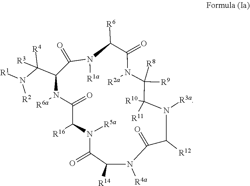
C1(=O)C([R14])N([R4a])C(=O)C([R12])N([R3a])C([R11])([R10])C([R8])([R9])N([R2a])C(=O)C([R6])N([R1a])C(=O)C(C(N([R2])[R1])([R3])[R4])N([R6a])C(=O)C([R16])N1[R5a]
